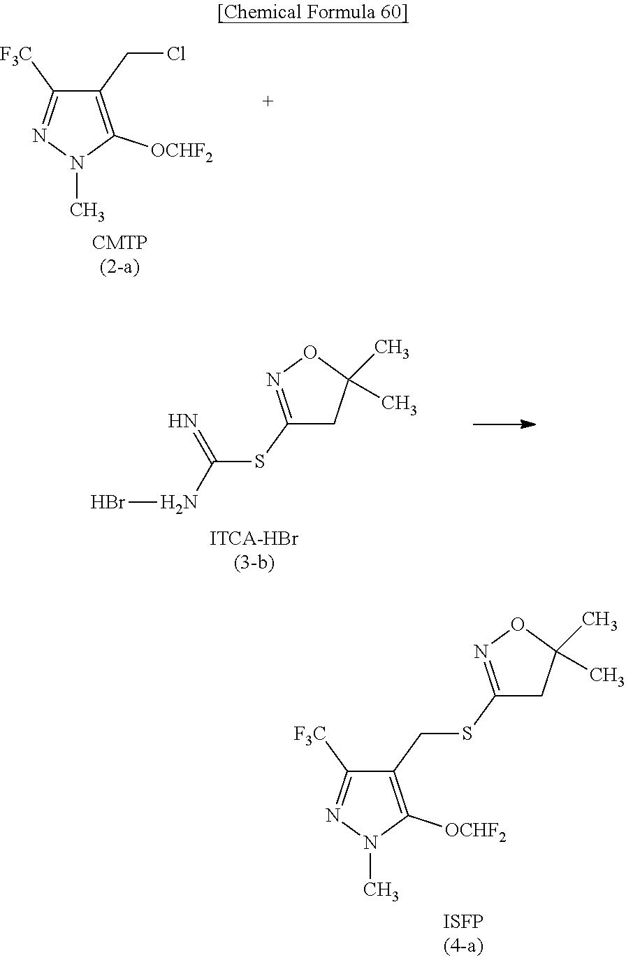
C1(CCl)=C([OCHF2])N(C)N=C1[F3C].N(C(SC1=NOC(C)(C)C1)=N)Br.C1(CSC2=NOC(C)(C)C2)=C([OCHF2])N(C)N=C1[F3C]
